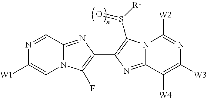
N12C(=NC(C3=C(S([R1])=O)N4C(=N3)C([W4])=C([W3])N=C4[W2])=C1F)C=NC([W1])=C2
